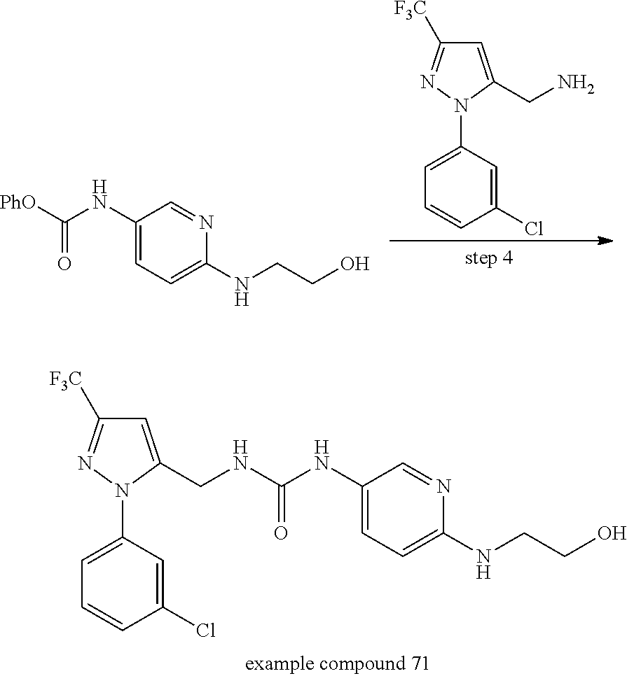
C1=C(N2C(CN)=CC([F3C])=N2)C=C(Cl)C=C1.C1(NC([PhO])=O)=CC=C(NCCO)N=C1.C1(NC(NCC2=CC([F3C])=NN2C2=CC=CC(Cl)=C2)=O)=CC=C(NCCO)N=C1
